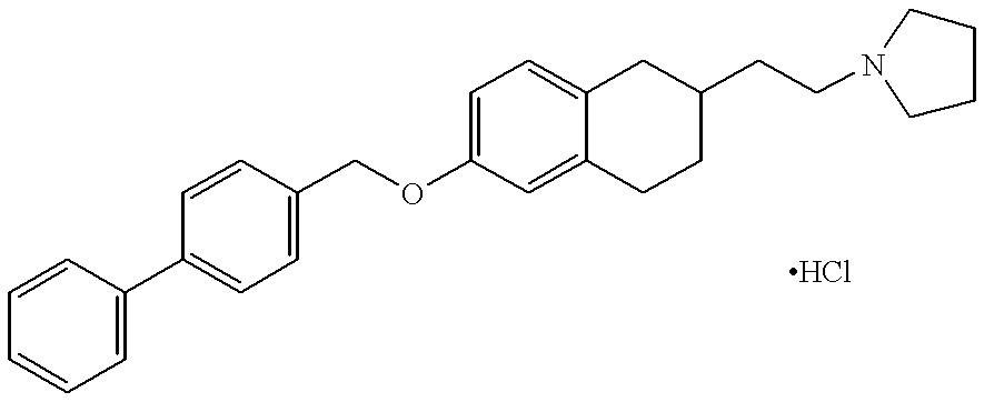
C1=CC=CC=C1C1=CC=C(COC2=CC=C3C(=C2)CCC(CCN2CCCC2)C3)C=C1
